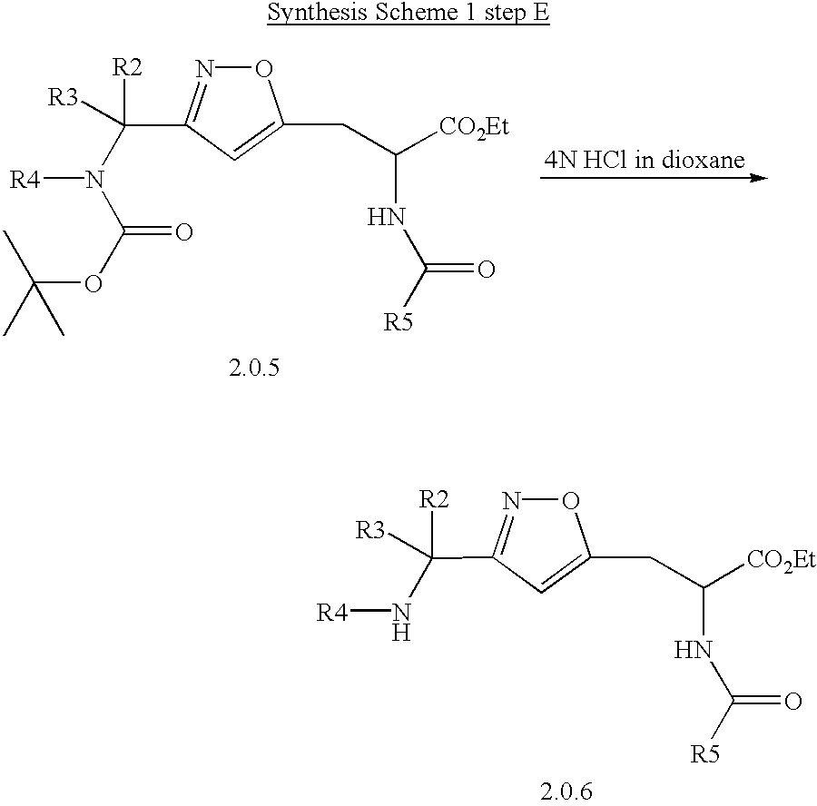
O=C(N(C([R2])([R3])C1=NOC(CC([CO2Et])NC([R5])=O)=C1)[R4])OC(C)(C)C.N(C([R2])([R3])C1=NOC(CC([CO2Et])NC([R5])=O)=C1)[R4]
